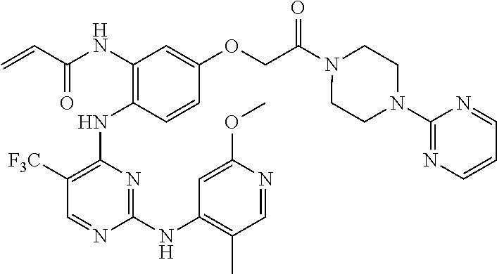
N(C1=C(NC2=C([F3C])C=NC(NC3=C(C)C=NC(OC)=C3)=N2)C=CC(OCC(N2CCN(C3=NC=CC=N3)CC2)=O)=C1)C(C=C)=O
